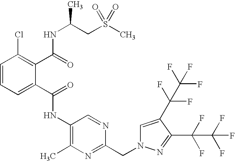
C1=CC=C(C(=O)NC2=C(C)N=C(CN3C=C(C(C(F)(F)F)(F)F)C(C(F)(F)C(F)(F)F)=N3)N=C2)C(C(=O)NC(CS(C)(=O)=O)C)=C1Cl
